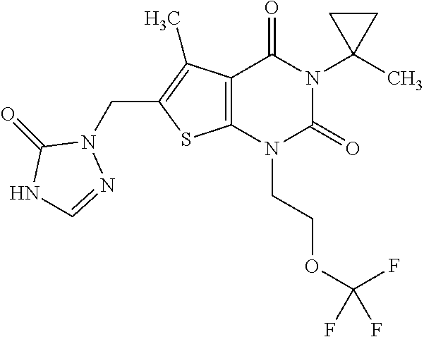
C12=C(N(CCOC(F)(F)F)C(=O)N(C3(C)CC3)C1=O)SC(CN1C(=O)NC=N1)=C2C
